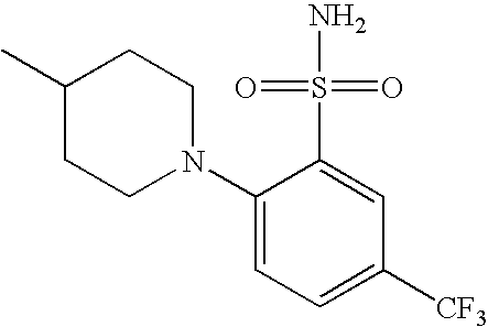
C1(C)CCN(C2=CC=C([CF3])C=C2S(=O)(=O)N)CC1
